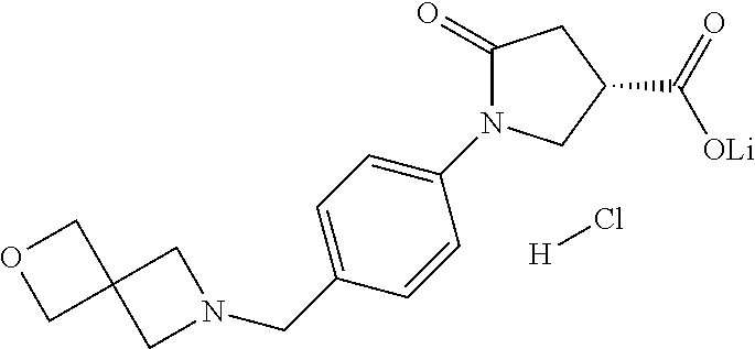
[H]Cl.N1(CC2=CC=C(N3C(=O)CC(C(=O)[OLi])C3)C=C2)CC2(C1)COC2
